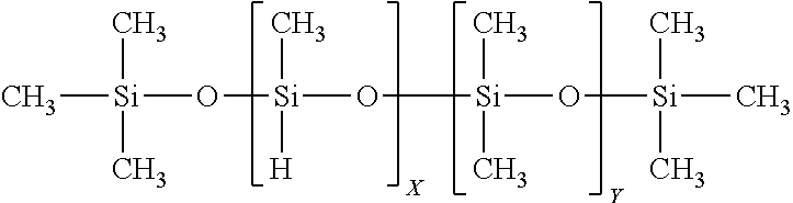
C[Si](C)(C)O[Si](O[Si](C)(C)O[Si](C)(C)C)(C)[H]
